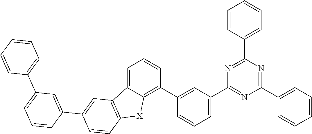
C1=CC(C2=NC(C3=CC=CC(C4=C5C(=CC=C4)C4=C([X]5)C=CC(C5=CC(C6=CC=CC=C6)=CC=C5)=C4)=C3)=NC(C3=CC=CC=C3)=N2)=CC=C1
